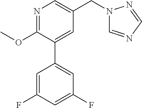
C1(OC)=NC=C(CN2C=NC=N2)C=C1C1=CC(F)=CC(F)=C1
